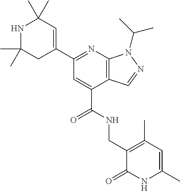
C1(C2=NC3=C(C(C(NCC4=C(C)C=C(C)NC4=O)=O)=C2)C=NN3C(C)C)=CC(C)(C)NC(C)(C)C1
